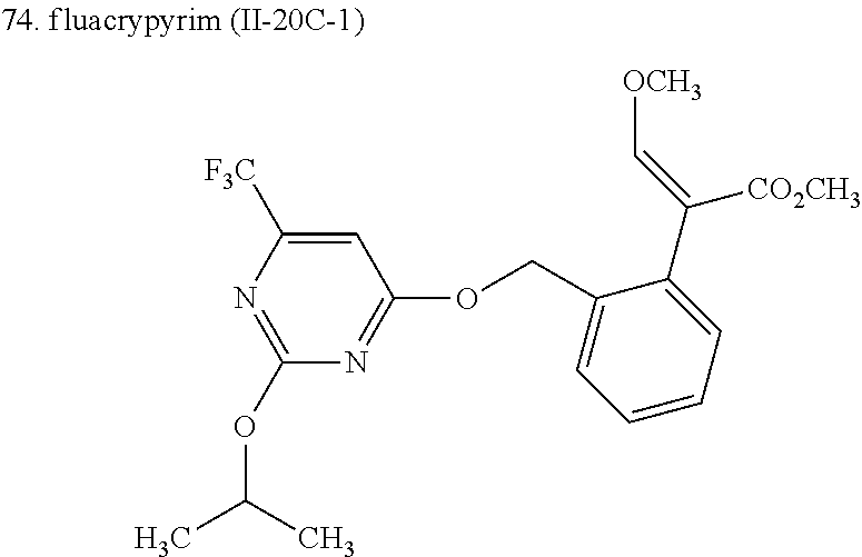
C1(OC(C)C)=NC([F3C])=CC(OCC2=CC=CC=C2C(=C[OCH3])[CO2CH3])=N1
